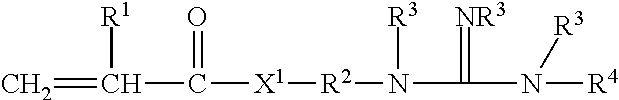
C([X1][R2]N(C(N([R3])[R4])=[NR3])[R3])(=O)C(=C)[R1]
